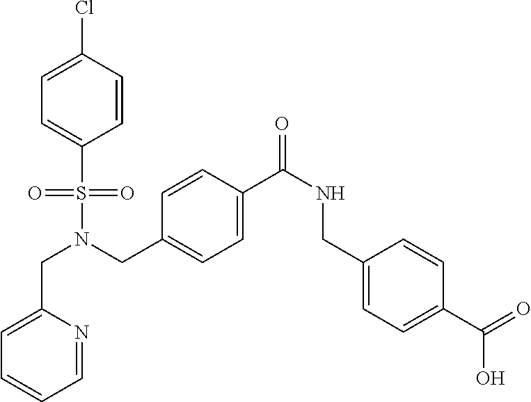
C1=CC(Cl)=CC=C1S(N(CC1=CC=C(C(=O)NCC2=CC=C(C(=O)O)C=C2)C=C1)CC1=CC=CC=N1)(=O)=O
